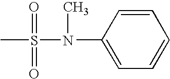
C1=CC(N(S(C)(=O)=O)C)=CC=C1
